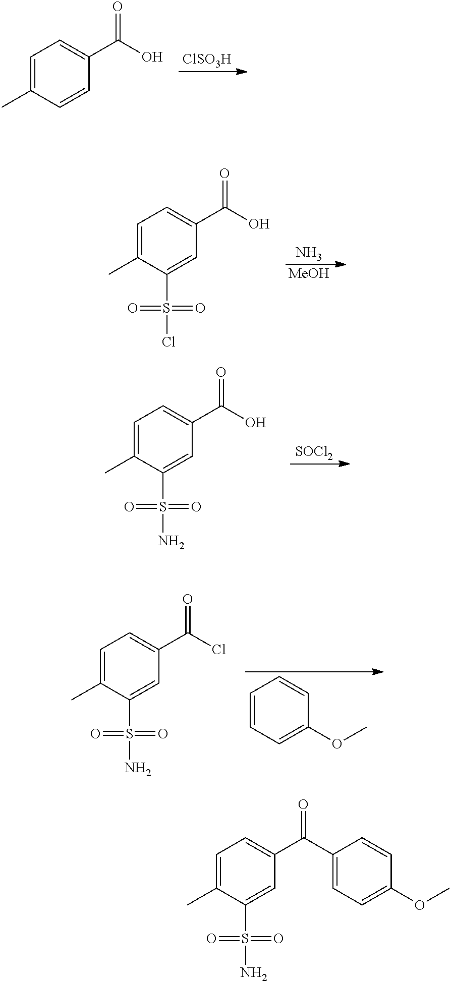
C1=C(C)C=CC(C(=O)O)=C1.[ClSO3H].C1=C(C)C(S(Cl)(=O)=O)=CC(C(=O)O)=C1.N.[MeOH].C1=C(C)C(S(N)(=O)=O)=CC(C(=O)O)=C1.[SOCl2].C1=C(C)C(S(N)(=O)=O)=CC(C(=O)Cl)=C1.C1=CC=C(OC)C=C1.C1=C(C)C(S(N)(=O)=O)=CC(C(=O)C2=CC=C(OC)C=C2)=C1
